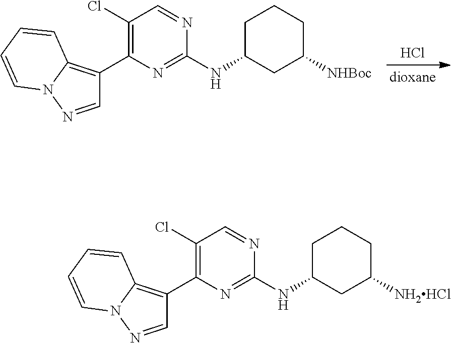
C1(Cl)=C(C2=C3N(N=C2)C=CC=C3)N=C(NC2CC([NHBoc])CCC2)N=C1.Cl.C1(Cl)=C(C2=C3N(N=C2)C=CC=C3)N=C(NC2CC([NH2HCl])CCC2)N=C1
